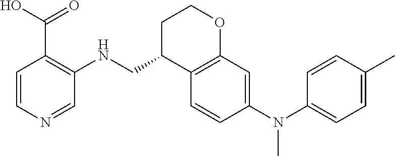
C1=CN=CC(NCC2C3=C(OCC2)C=C(N(C2=CC=C(C)C=C2)C)C=C3)=C1C(O)=O
